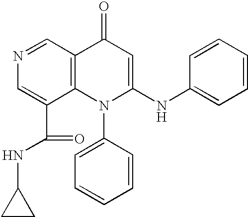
N1=CC2=C(C(C(=O)NC3CC3)=C1)N(C1=CC=CC=C1)C(NC1=CC=CC=C1)=CC2=O
